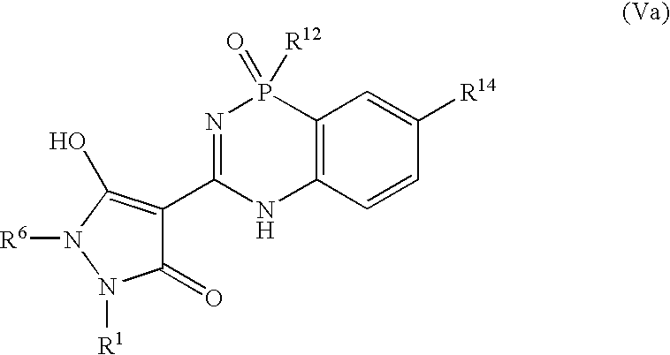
C12=C(C=CC([R14])=C1)NC(C1=C(O)N([R6])N([R1])C1=O)=NP2([R12])=O
